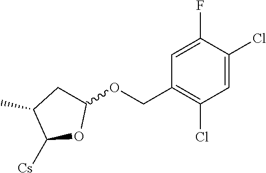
C1=C(F)C(Cl)=CC(Cl)=C1COC1CC(C)C([Cs])O1
